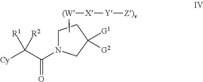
[Cy]C(C(N1CCC([G1])([G2])C1)=O)([R1])[R2].C[(W][X][Y][Z)v]
